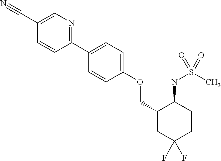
C1(C2=CC=C(OCC3CC(F)(F)CCC3NS(C)(=O)=O)C=C2)=NC=C(C#N)C=C1
